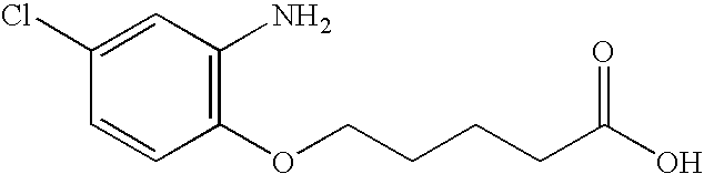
C1=C(Cl)C=CC(OCCCCC(O)=O)=C1N
